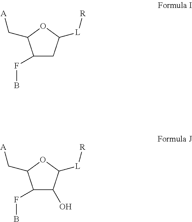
C1(FB)CC([L][R])OC1C[A].C1(FB)C(O)C([L][R])OC1C[A]
